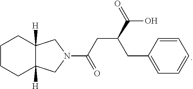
C1C2([H])C([H])(CCC1)CN(C(CC(C(O)=O)CC1=CC=CC=C1)=O)C2
